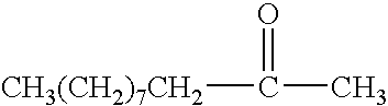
[CH3(CH2)7CH2]C(=O)C
